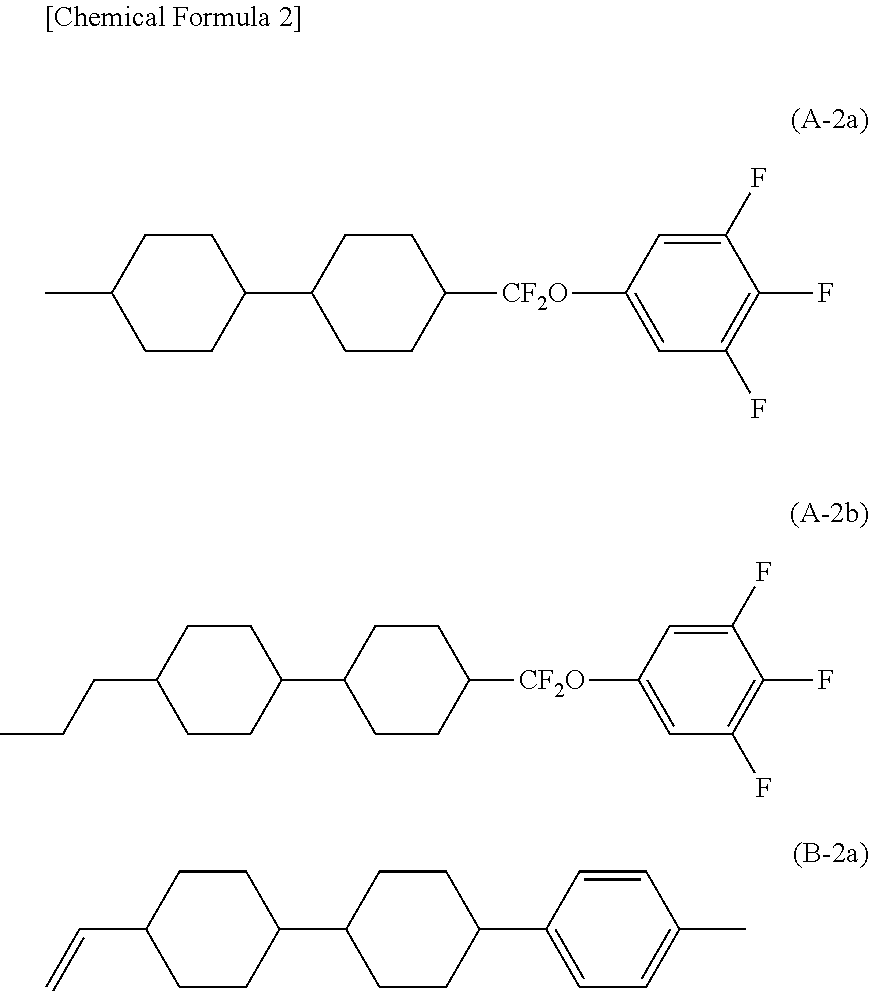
C1(F)=CC([CF2O]C2CCC(C3CCC(C)CC3)CC2)=CC(F)=C1F.C1(F)=CC([CF2O]C2CCC(C3CCC(CCC)CC3)CC2)=CC(F)=C1F.C1CC(C=C)CCC1C1CCC(C2=CC=C(C)C=C2)CC1
